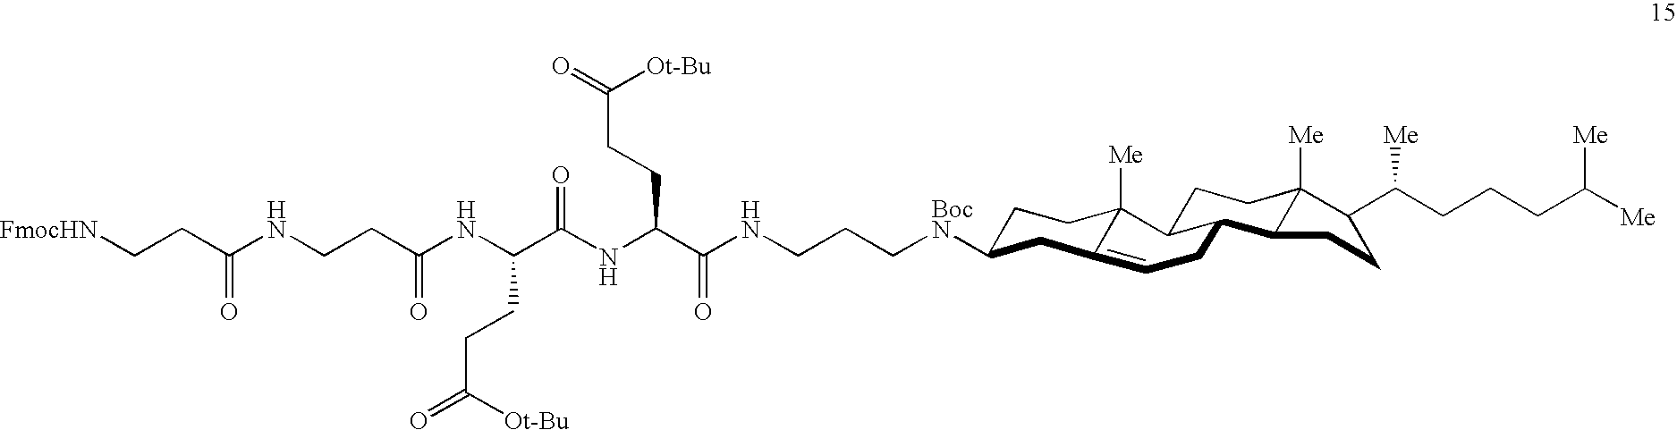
N(CCC[BocN]C1CCC2([Me])C(=CCC3C2CCC2([Me])C3CCC2C(CCCC([Me])[Me])[Me])C1)C(C(NC(C(NC(CCNC(CC[FmocHN])=O)=O)CCC(=O)[Ot-Bu])=O)CCC(=O)[Ot-Bu])=O
